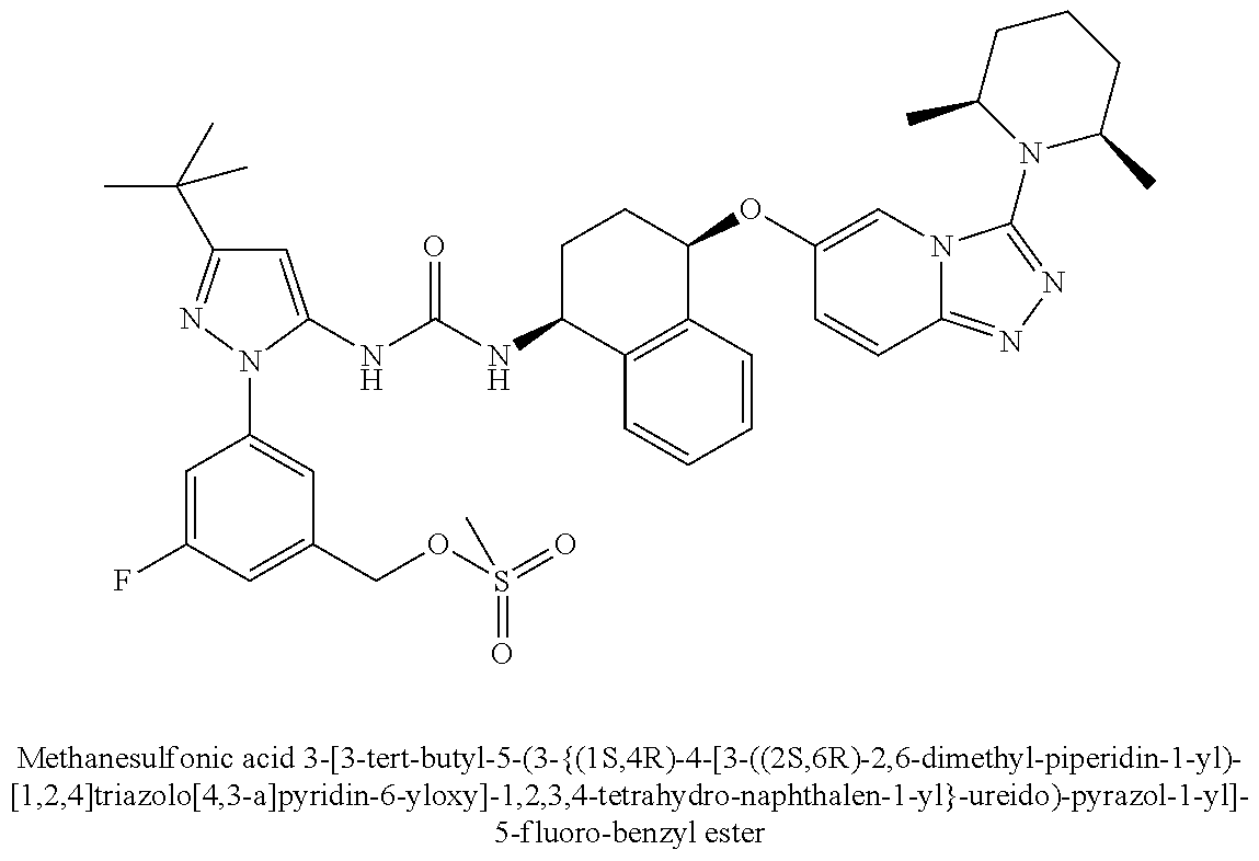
C1=C(NC(NC2C3=C(C(OC4=CN5C(=NN=C5N5C(C)CCCC5C)C=C4)CC2)C=CC=C3)=O)N(C2=CC(COS(=O)(=O)C)=CC(F)=C2)N=C1C(C)(C)C
